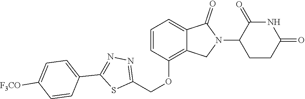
C1(OCC2=NN=C(C3=CC=C([F3CO])C=C3)S2)=C2C(=CC=C1)C(=O)N(C1CCC(=O)NC1=O)C2
